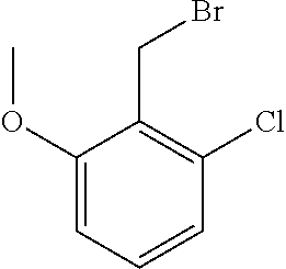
C1(OC)=CC=CC(Cl)=C1CBr
